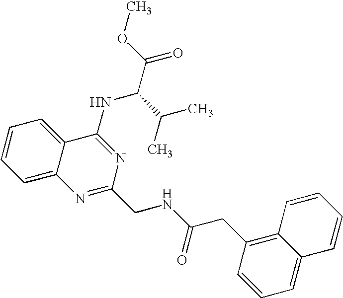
C1=CC=C2C(=C1)C(NC(C(C)C)C(=O)OC)=NC(CNC(=O)CC1=C3C(=CC=C1)C=CC=C3)=N2
